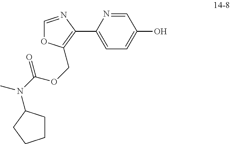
C1=NC(C2=C(COC(N(C)C3CCCC3)=O)OC=N2)=CC=C1O
